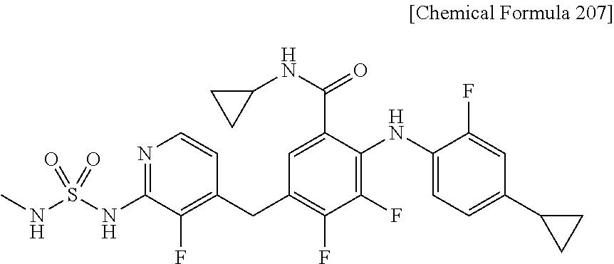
C1=C(C(=O)NC2CC2)C(NC2=CC=C(C3CC3)C=C2F)=C(F)C(F)=C1CC1=C(F)C(NS(=O)(NC)=O)=NC=C1
